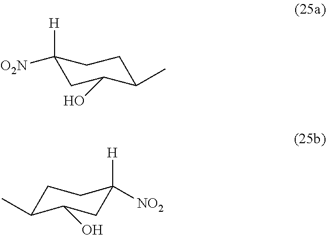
C1([H])([O2N])CC(O)C(C)CC1.C1C(C)C(O)CC([H])([NO2])C1
